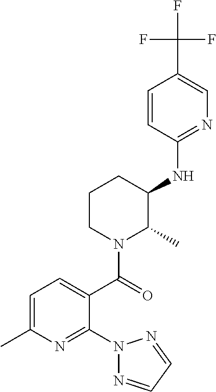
C1=C(C)N=C(N2N=CC=N2)C(C(=O)N2C(C)C(NC3=NC=C(C(F)(F)F)C=C3)CCC2)=C1
